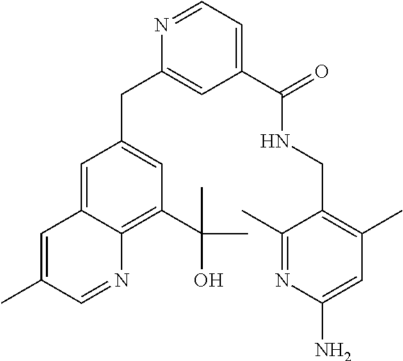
C1=C2C(=C(C(C)(O)C)C=C1CC1=CC(C(NCC3=C(C)C=C(N)N=C3C)=O)=CC=N1)N=CC(C)=C2
